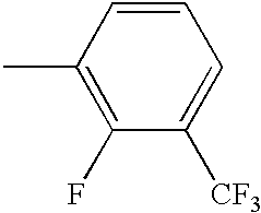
C1=CC(C)=C(F)C([CF3])=C1
